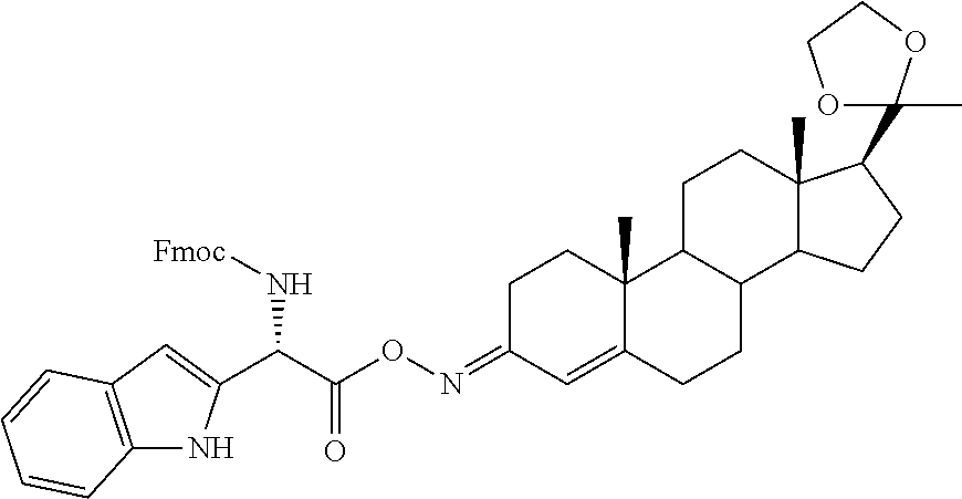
C12=C(C=C(C(C(ON=C3C=C4C(C)(CC3)C3C(CC4)C4C(C)(CC3)C(C3(C)OCCO3)CC4)=O)N[Fmoc])N1)C=CC=C2
